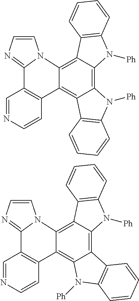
C12=C3C(=C4C(=C1C1=C(N2[Ph])C=CC=C1)C1=C(C=NC=C1)C1=NC=CN41)C1=C(N3[Ph])C=CC=C1.C12=C3C(=C4C(=C1N([Ph])C1=C2C=CC=C1)C1=C(C=NC=C1)C1=NC=CN41)C1=C(N3[Ph])C=CC=C1
